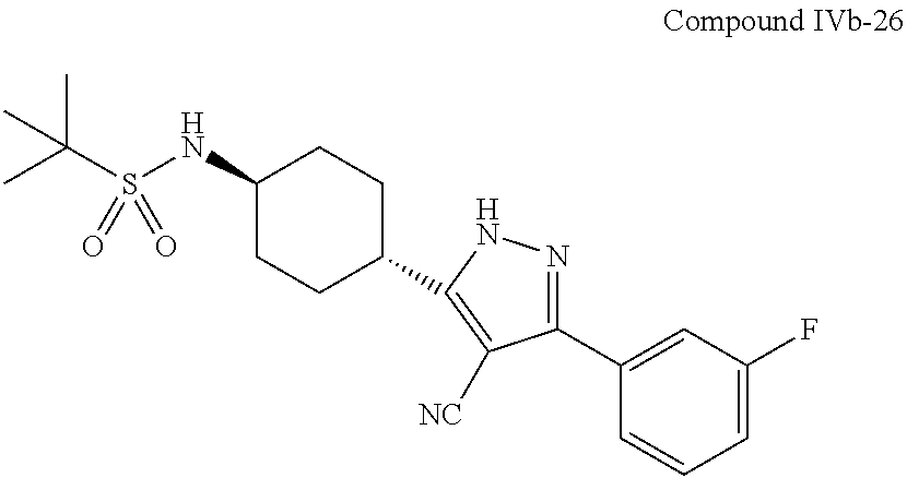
CC(S(NC1CCC(C2=C([NC])C(C3=CC(F)=CC=C3)=NN2)CC1)(=O)=O)(C)C
